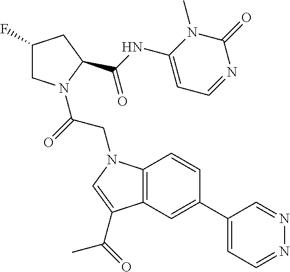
C1(C2=CC3=C(C=C2)N(CC(=O)N2CC(F)CC2C(NC2=CC=NC(=O)N2C)=O)C=C3C(=O)C)=CC=NN=C1
